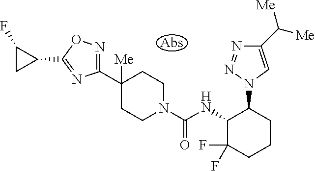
C1(C2([Me])CCN(C(NC3C(F)(F)CCCC3N3C=C(C([Me])[Me])N=N3)=O)CC2)=NOC(C2CC2F)=N1
